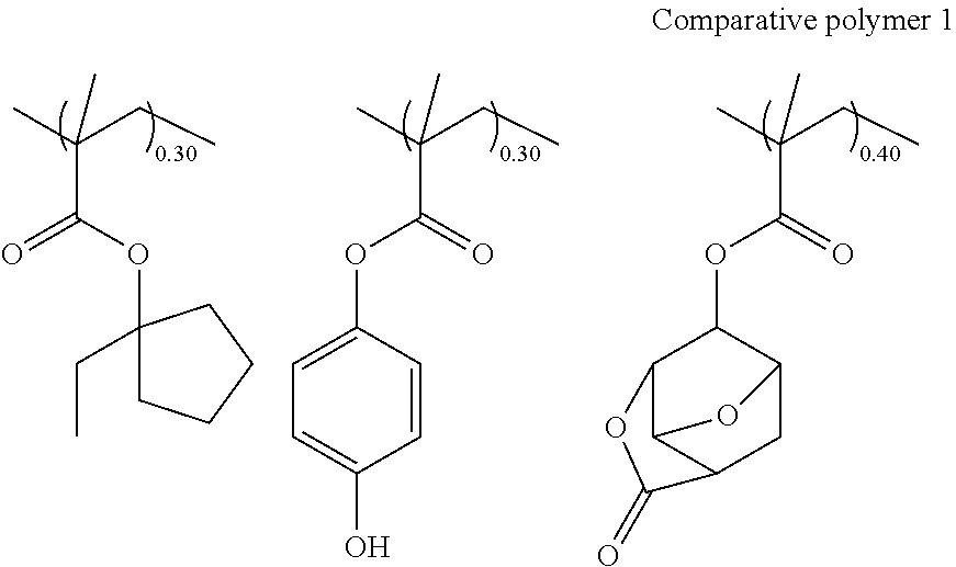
C1(OC(=O)C(C)(CC)C)(CC)CCCC1.C1(OC(=O)C(C)(CC)C)=CC=C(O)C=C1.C1(OC(=O)C(C)(CC)C)C2C3C(CC1O3)C(=O)O2
